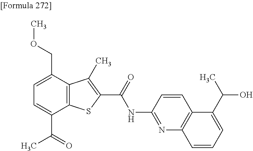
C1=C(C(=O)C)C2=C(C(COC)=C1)C(C)=C(C(=O)NC1=NC3=C(C=C1)C(C(O)C)=CC=C3)S2
